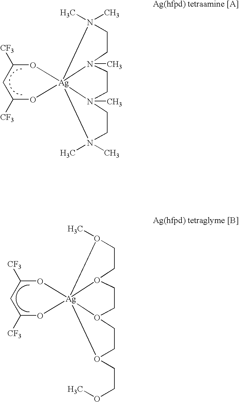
C1CN(C)(C)[Ag]234(N1(C)CCN2(C)CCN3(C)C)OC([CF3])CC([CF3])O4.C1CO(C)[Ag]234(O1CCO2CCO3CCOC)OC([CF3])CC([CF3])O4
